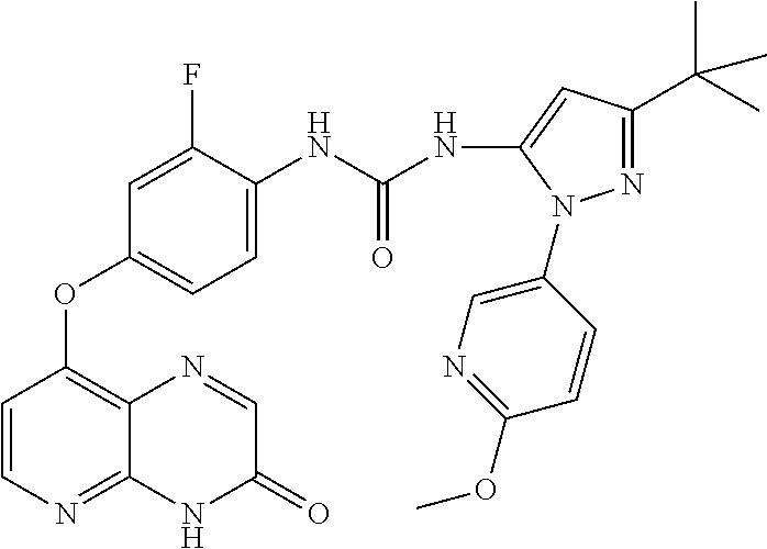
C1=CN=C2C(=C1OC1=CC=C(NC(NC3=CC(C(C)(C)C)=NN3C3=CN=C(OC)C=C3)=O)C(F)=C1)N=CC(=O)N2
